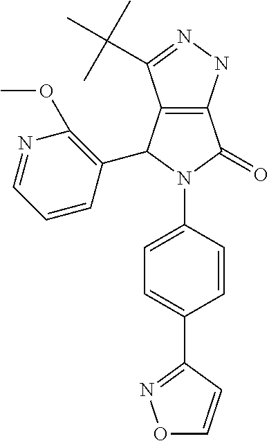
C12=C(NN=C1C(C)(C)C)C(=O)N(C1=CC=C(C3=NOC=C3)C=C1)C2C1=C(OC)N=CC=C1
